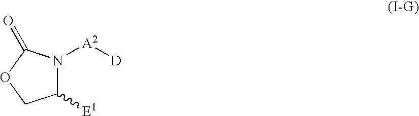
C1([E1])N([A2][D])C(=O)OC1
